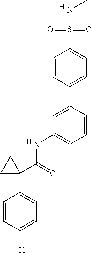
C1=C(Cl)C=CC(C2(C(=O)NC3=CC=CC(C4=CC=C(S(=O)(=O)NC)C=C4)=C3)CC2)=C1.[H].[H]
